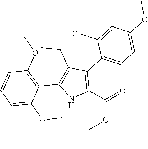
C1(C(=O)OCC)=C(C2=CC=C(OC)C=C2Cl)C(CC)=C(C2=C(OC)C=CC=C2OC)N1
